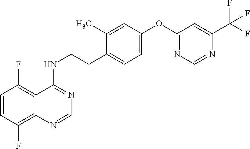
C1=CC(F)=C2C(=C1F)C(NCCC1=CC=C(OC3=NC=NC(C(F)(F)F)=C3)C=C1C)=NC=N2
